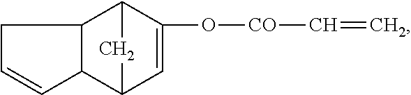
C12C(C3C=C(O[CO]C=C)C1C3)C=CC2
